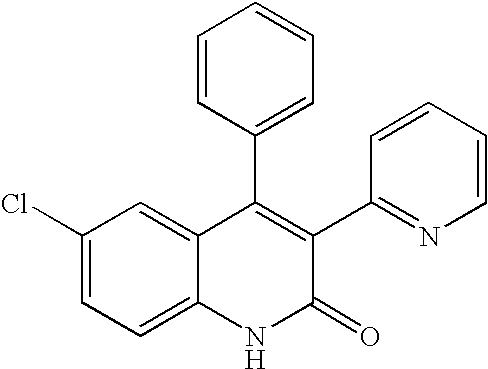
C1(Cl)=CC=C2C(=C1)C(C1=CC=CC=C1)=C(C1=NC=CC=C1)C(=O)N2
